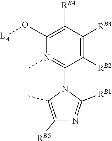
[RB5]C1=C(C)N(C2=N(C)C(O[LA])=C([RB4])C([RB3])=C2[RB2])C([RB1])=N1
